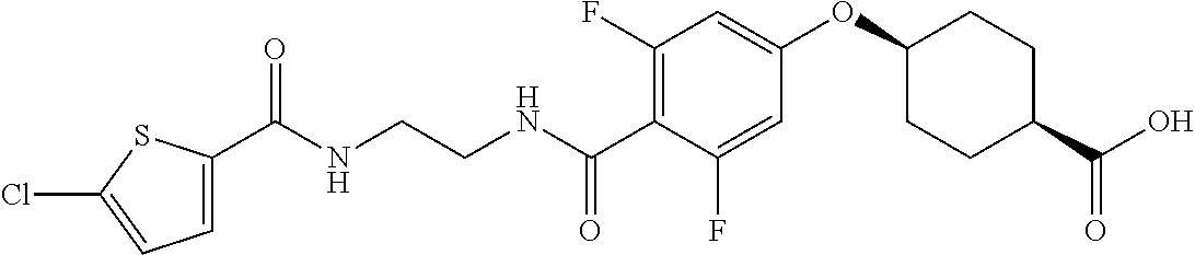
C(NCCNC(C1=C(F)C=C(OC2CCC(C(O)=O)CC2)C=C1F)=O)(=O)C1=CC=C(Cl)S1
